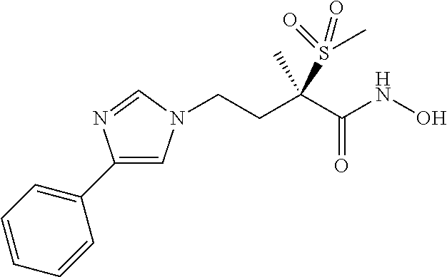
C1(C2=CC=CC=C2)=CN(CCC(C(=O)NO)(S(C)(=O)=O)C)C=N1
